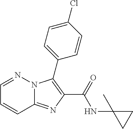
C12=NC(C(=O)NC3(C)CC3)=C(C3=CC=C(Cl)C=C3)N1N=CC=C2
